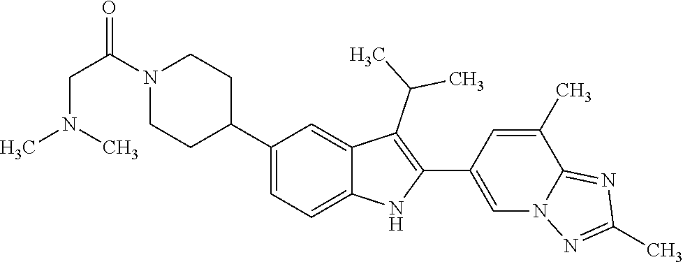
N1(C(CN(C)C)=O)CCC(C2=CC=C3C(=C2)C(C(C)C)=C(C2=CN4C(=NC(C)=N4)C(C)=C2)N3)CC1
